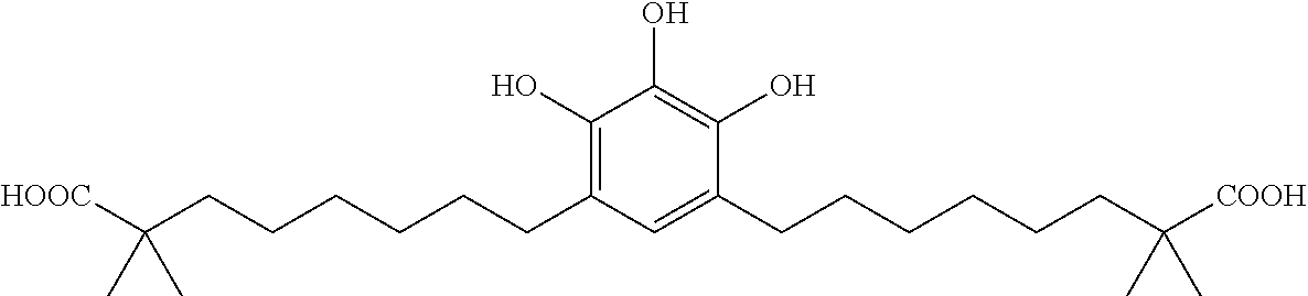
C1(O)=C(CCCCCCC([HOOC])(C)C)C=C(CCCCCCC([COOH])(C)C)C(O)=C1O
